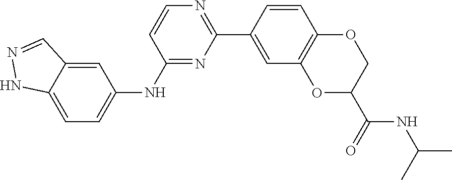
C1(NC2=CC=C3C(=C2)C=NN3)=NC(C2=CC3=C(C=C2)OCC(C(=O)NC(C)C)O3)=NC=C1
